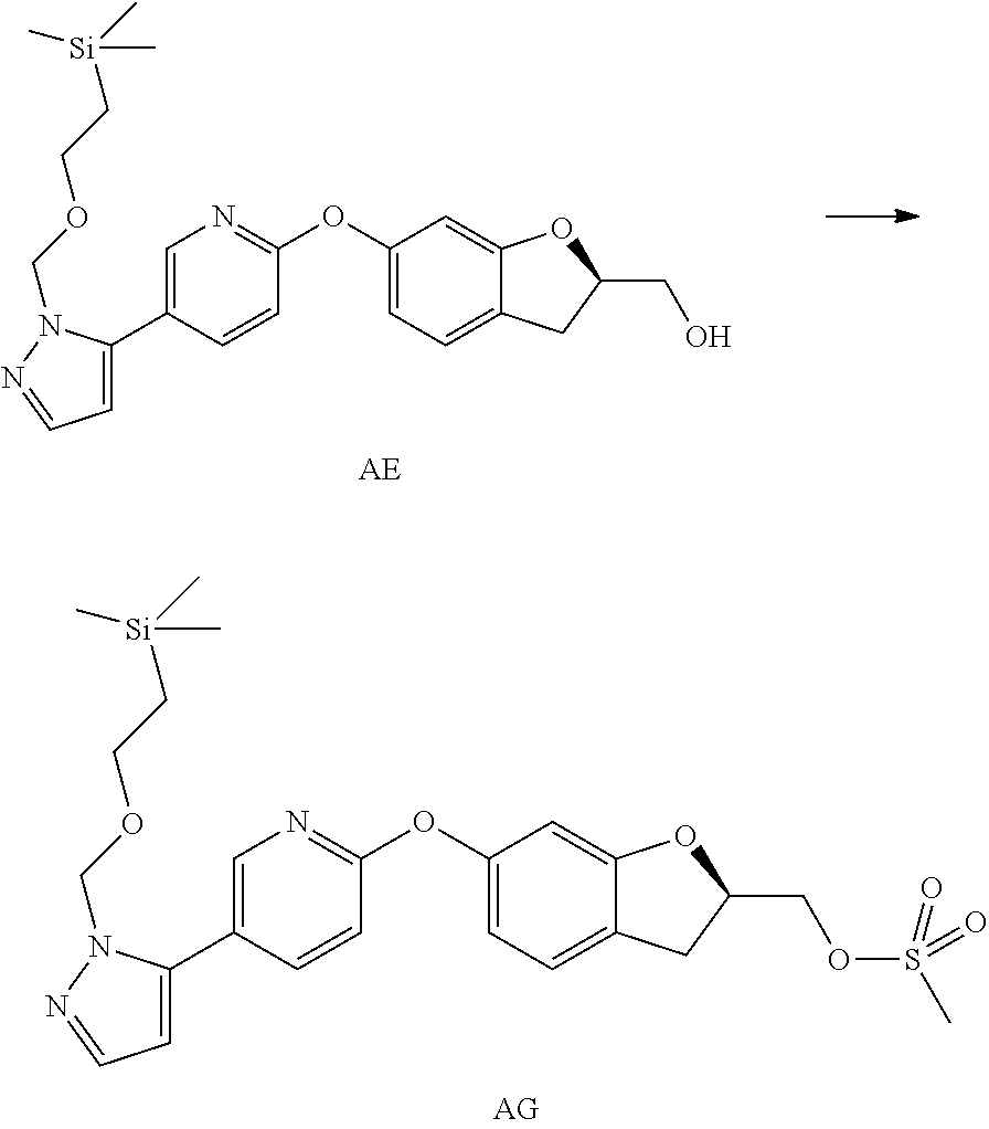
C1=C(C2=CC=NN2COCC[Si](C)(C)C)C=CC(OC2=CC=C3C(=C2)OC(CO)C3)=N1.C1=C(C2=CC=NN2COCC[Si](C)(C)C)C=CC(OC2=CC=C3C(=C2)OC(COS(C)(=O)=O)C3)=N1
